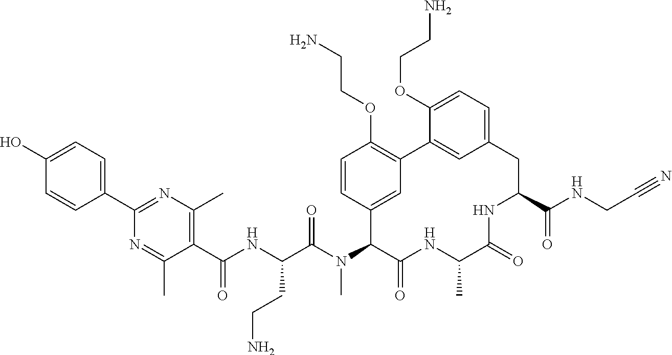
C(C(N(C1C(=O)NC(C)C(=O)NC(C(NCC#N)=O)CC2=CC=C(OCCN)C(=C2)C2=C(OCCN)C=CC1=C2)C)=O)(NC(C1=C(C)N=C(C2=CC=C(O)C=C2)N=C1C)=O)CCN
